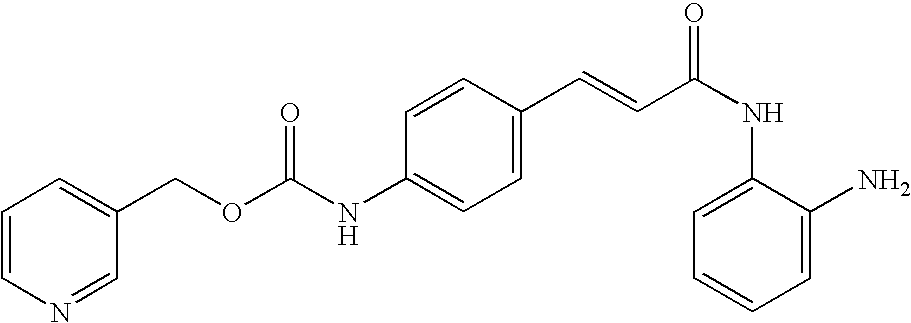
C1=CN=CC(COC(NC2=CC=C(C=CC(NC3=CC=CC=C3N)=O)C=C2)=O)=C1
